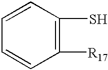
C1=CC([R17])=C(S)C=C1
